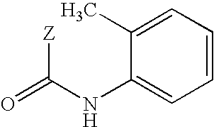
O=C([Z])NC1=CC=CC=C1C
